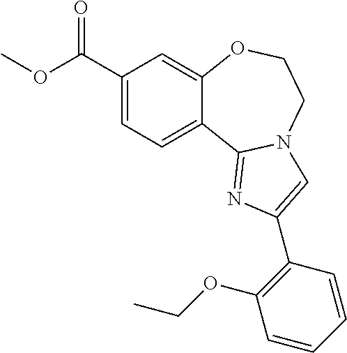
C1(C(OC)=O)=CC=C2C(=C1)OCCN1C2=NC(C2=C(OCC)C=CC=C2)=C1
